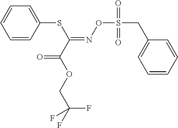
C1=CC(SC(=NOS(CC2=CC=CC=C2)(=O)=O)C(OCC(F)(F)F)=O)=CC=C1
